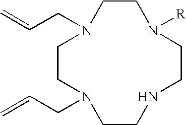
C1CN(CC=C)CCNCCN([R])CCN1CC=C
